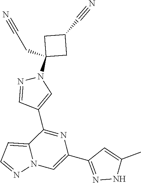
C12=CC=NN1C=C(C1=NNC(C)=C1)N=C2C1=CN(C2(CC#N)CC(C#N)C2)N=C1
